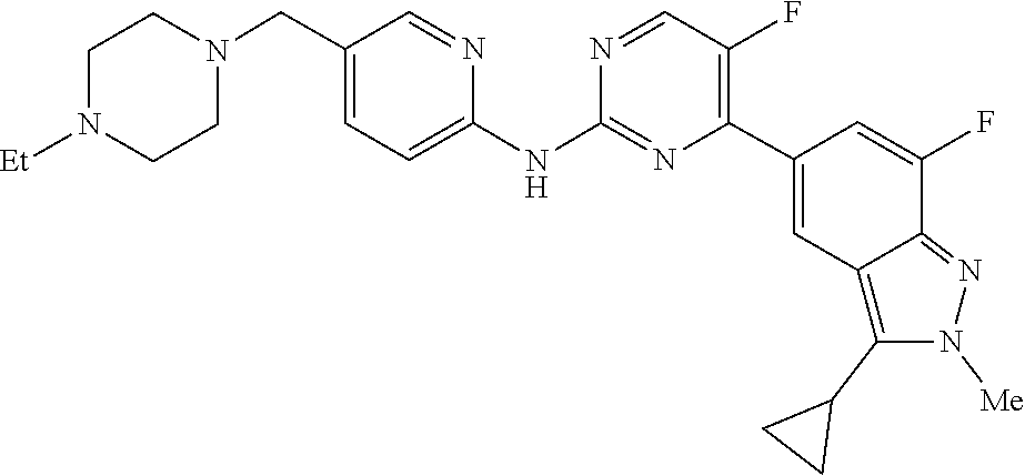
C1CN([Et])CCN1CC1=CC=C(NC2=NC(C3=CC4=C(C5CC5)N([Me])N=C4C(F)=C3)=C(F)C=N2)N=C1
